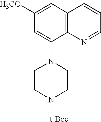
C1([H3CO])=CC2=C(C(N3CCN([t-Boc])CC3)=C1)N=CC=C2
